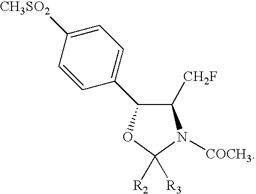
C1=CC(C2C([CH2F])N([COCH3])C([R2])([R3])O2)=CC=C1[CH3SO2]
